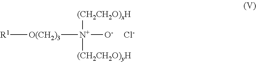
[Cl-].[R1][O(CH2)3][N+]([O-])([(CH2CH2O)xH])[(CH2CH2O)yH]
